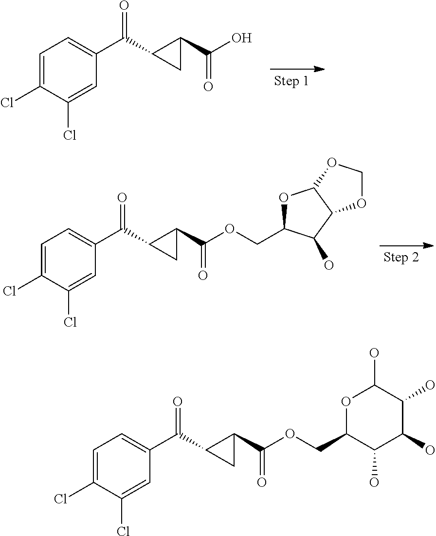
C1=C(Cl)C(Cl)=CC(C(C2C(C(O)=O)C2)=O)=C1.C1=C(Cl)C(Cl)=CC(C(C2C(C(OCC3OC4C(C3O)OCO4)=O)C2)=O)=C1.C1=C(Cl)C(Cl)=CC(C(C2C(C(OCC3C(O)C(O)C(O)C(O)O3)=O)C2)=O)=C1
